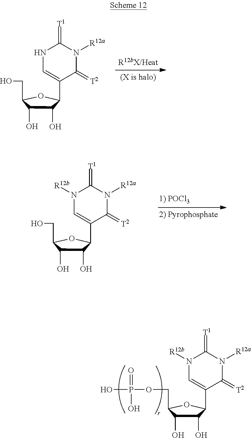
OCC1C(O)C(O)C(C2=CNC(=[T1])N([R12a])C2=[T2])O1.OCC1C(O)C(O)C(C2=CN([R12b])C(=[T1])N([R12a])C2=[T2])O1.OP(OCC1C(O)C(O)C(C2=CN([R12b])C(=[T1])N([R12a])C2=[T2])O1)(=O)O
